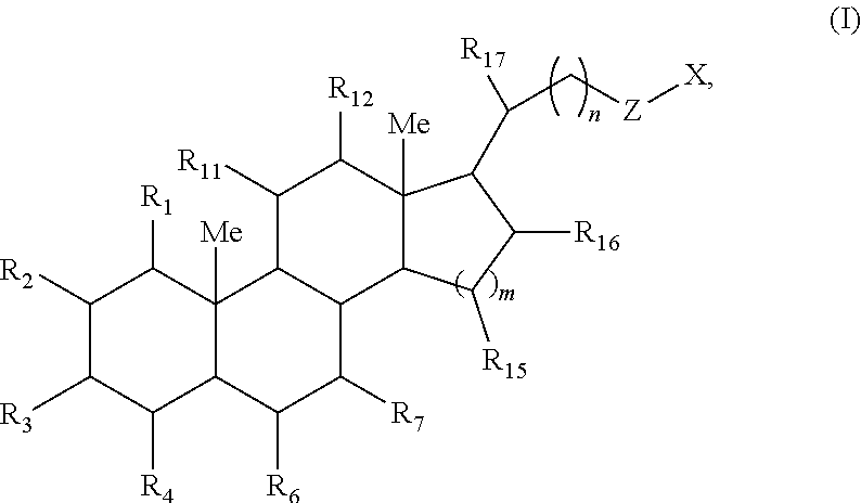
C1([R2])C([R3])C([R4])C2C([Me])(C1[R1])C1C([R11])C([R12])C3([Me])C(C([R17])C[Z][X])C([R16])C([R15])C3C1C([R7])C2[R6]
